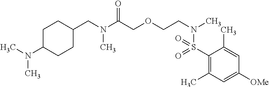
C(COCC(=O)N(C)CC1CCC(N(C)C)CC1)N(S(C1=C(C)C=C([OMe])C=C1C)(=O)=O)C
